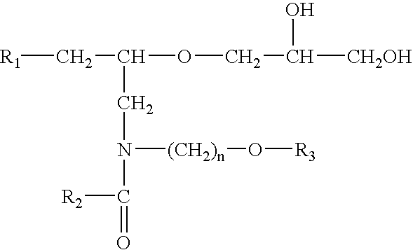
[R1]CC(OCC([CH2OH])O)CN(C([R2])=O)[(CH2)n]O[R3]
